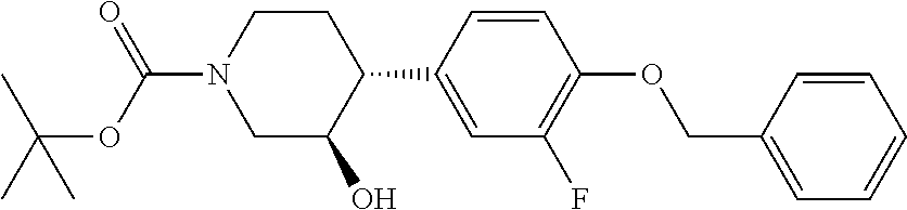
C1=CC(C2CCN(C(=O)OC(C)(C)C)CC2O)=CC(F)=C1OCC1=CC=CC=C1
